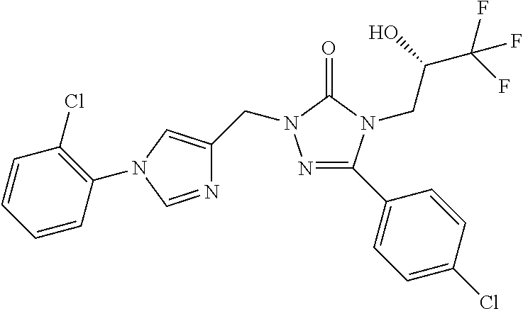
N1=C(C2=CC=C(Cl)C=C2)N(CC(C(F)(F)F)O)C(=O)N1CC1=CN(C2=C(Cl)C=CC=C2)C=N1
